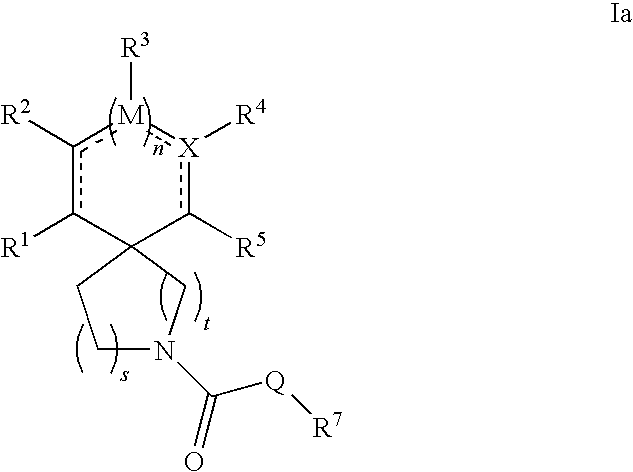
c1([R2])c([R1])C2(c([R5])[X]([R4]):[M]1[R3])CCN(C([Q][R7])=O)C2
